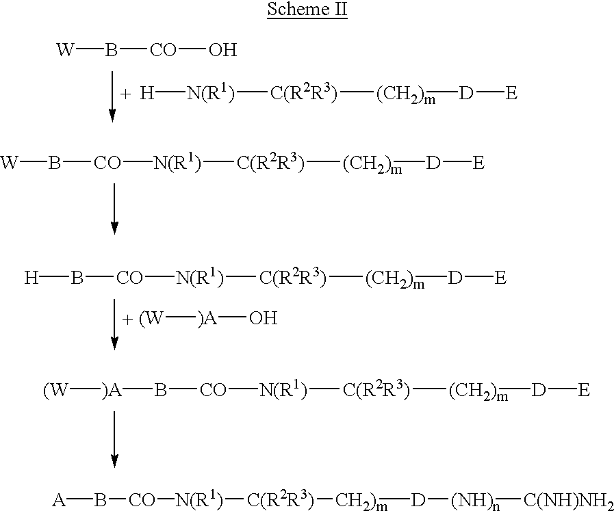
[W]B[CO][N(R1)][C(R2R3)][(CH2)m][D][E].[(W][)A]B[CO][N(R1)][C(R2R3)][(CH2)m][D][E].[H][N(R1)][C(R2R3)][(CH2)m][D][E].[W]B[CO]O.[(W][)A]O.[H]B[CO][N(R1)][C(R2R3)][(CH2)m][D][E].[A]B[CO][N(R1)][C(R2R3)][CH2)m][D][(NH)n][C(NH)NH2]
